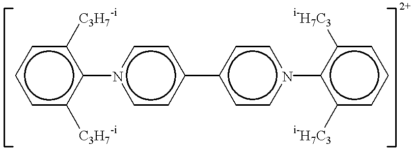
c1c([C3H7-i])c(-n2ccc(-c3ccn(-c4c([i-H7C3])cccc4[i-H7C3])cc3)cc2)c([C3H7-i])cc1
